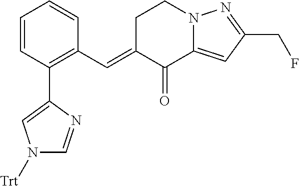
C1C(=CC2=C(C3=CN([Trt])C=N3)C=CC=C2)C(=O)C2=CC(CF)=NN2C1
